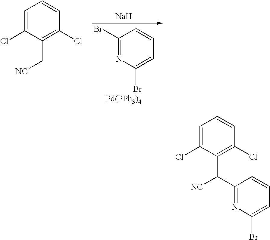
C1(Br)=NC(Br)=CC=C1.[Pd(PPh3)4].C1=C(Cl)C(C[NC])=C(Cl)C=C1.[Na].C1=C(Cl)C(C([NC])C2=NC(Br)=CC=C2)=C(Cl)C=C1
